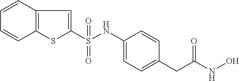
C12=C(C=C(S(NC3=CC=C(CC(NO)=O)C=C3)(=O)=O)S1)C=CC=C2
